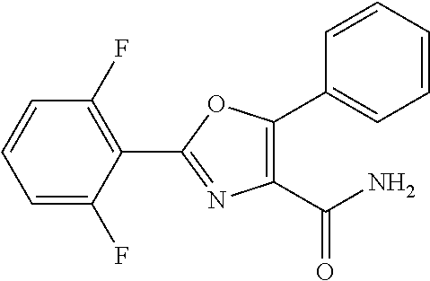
C1=C(F)C(C2=NC(C(N)=O)=C(C3=CC=CC=C3)O2)=C(F)C=C1
